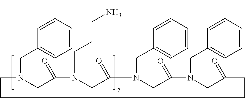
C1N(CC2=CC=CC=C2)CC(=O)N(CCCN)CC(=O)N(CC2=CC=CC=C2)CC(=O)N(CC2=CC=CC=C2)CC(=O)CCC1
